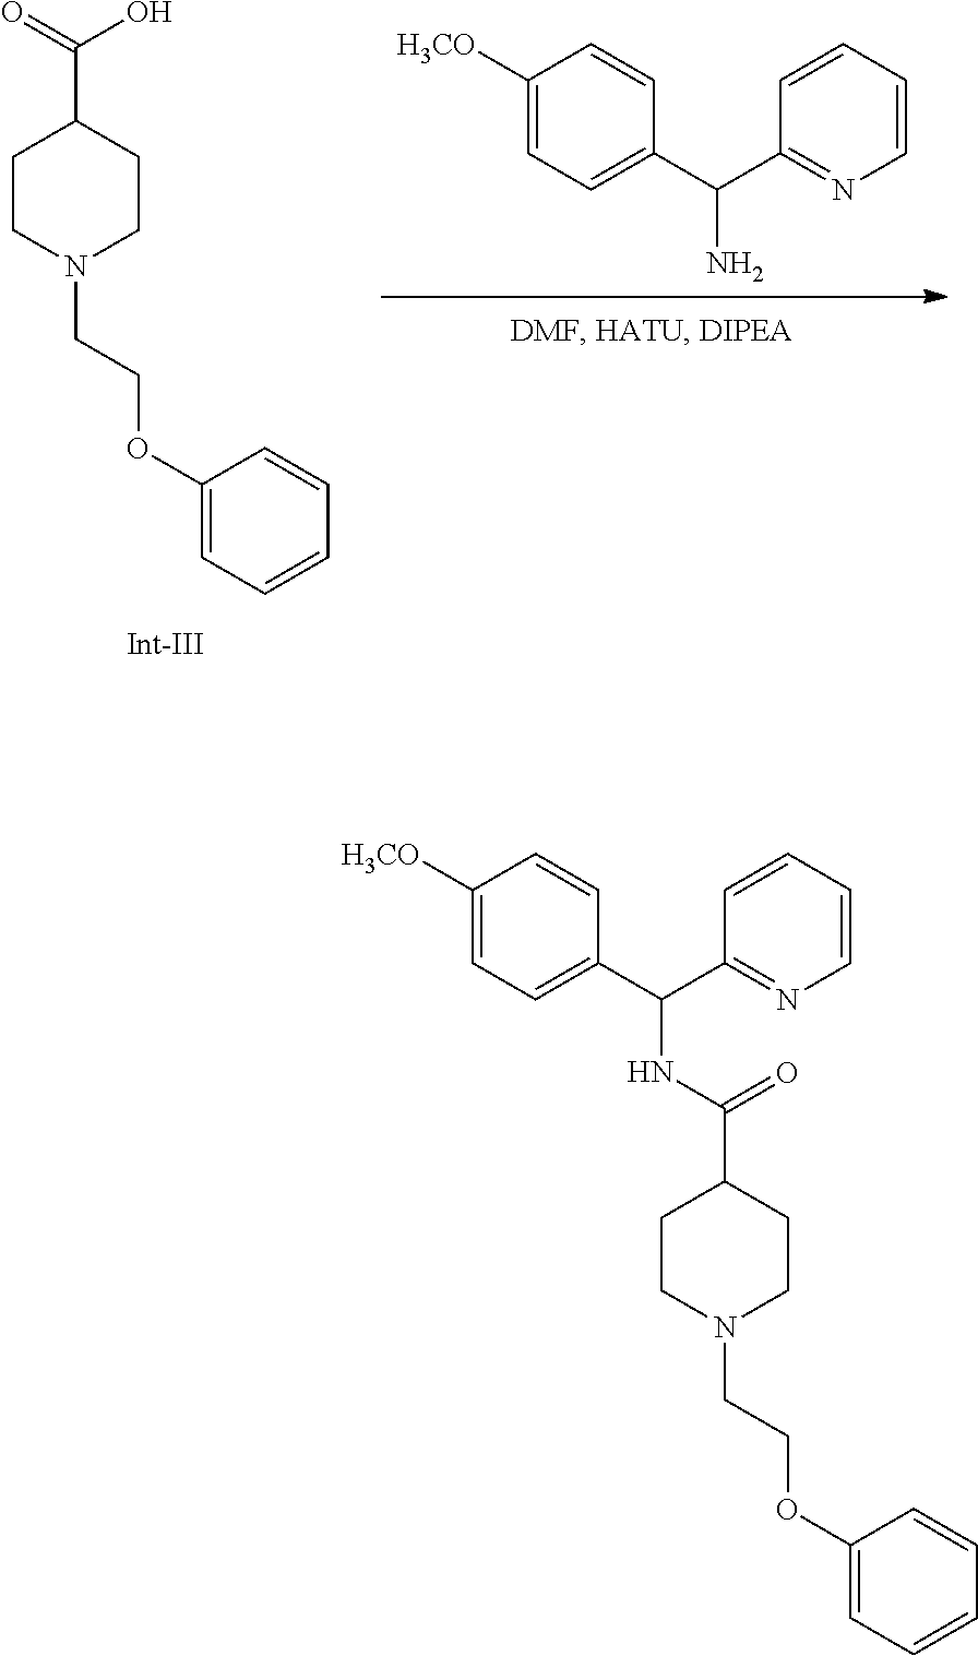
C1CN(CCOC2=CC=CC=C2)CCC1C(=O)O.C1([H3CO])=CC=C(C(C2=NC=CC=C2)N)C=C1.C1CN(CCOC2=CC=CC=C2)CCC1C(NC(C1=CC=C([H3CO])C=C1)C1=NC=CC=C1)=O
